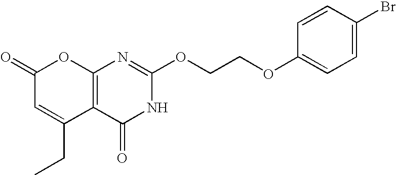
C12=C(C(=O)NC(OCCOC3=CC=C(Br)C=C3)=N1)C(CC)=CC(=O)O2
